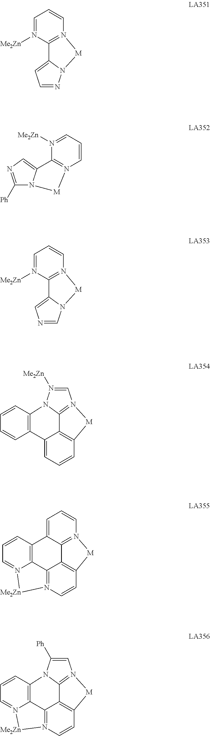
C1=NN2C(=C1)C1=N(C=CC=N1[Me2Zn])[M]2.C1([Ph])=NC=C2N1[M]N1=C2N([Me2Zn])=CC=C1.N1=CN2C(=C1)C1=N(C=CC=N1[Me2Zn])[M]2.N1([Me2Zn])=CN2=C3N1C1=C(C4=CC=CC(=C34)[M]2)C=CC=C1.C12=N3C=CC4=C1C1=N(C=CC=C1C1=C2N(=CC=C1)[Me2Zn]3)[M]4.C1([Ph])=CN2=C3N1C1=C4C5=N(C=CC(=C35)[M]2)[Me2Zn]N4=CC=C1
